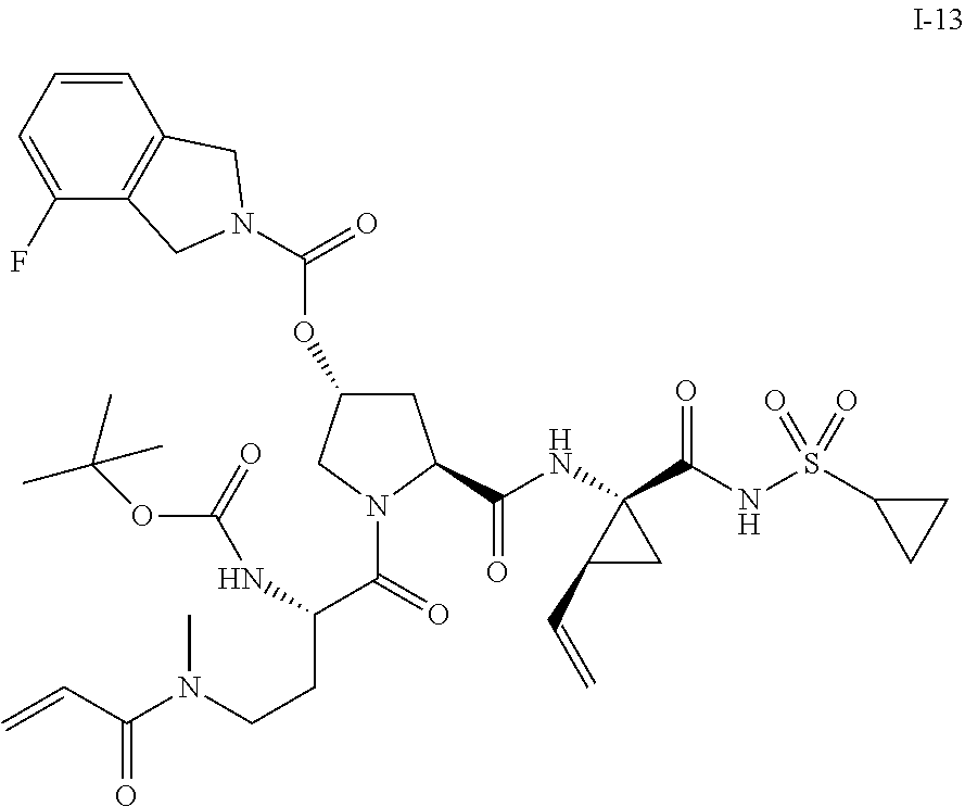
C1=CC=C(F)C2=C1CN(C(=O)OC1CC(C(=O)NC3(C(NS(C4CC4)(=O)=O)=O)C(C=C)C3)N(C(=O)C(CCN(C(C=C)=O)C)NC(OC(C)(C)C)=O)C1)C2
